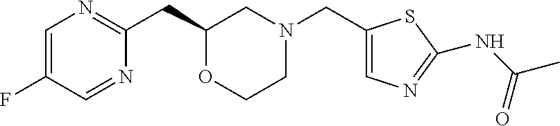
C1=C(F)C=NC(CC2OCCN(CC3=CN=C(NC(C)=O)S3)C2)=N1
